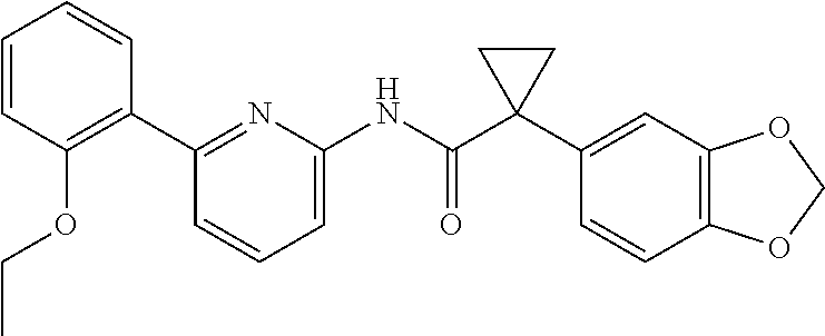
N(C(C1(C2=CC3=C(C=C2)OCO3)CC1)=O)C1=CC=CC(C2=C(OCC)C=CC=C2)=N1
